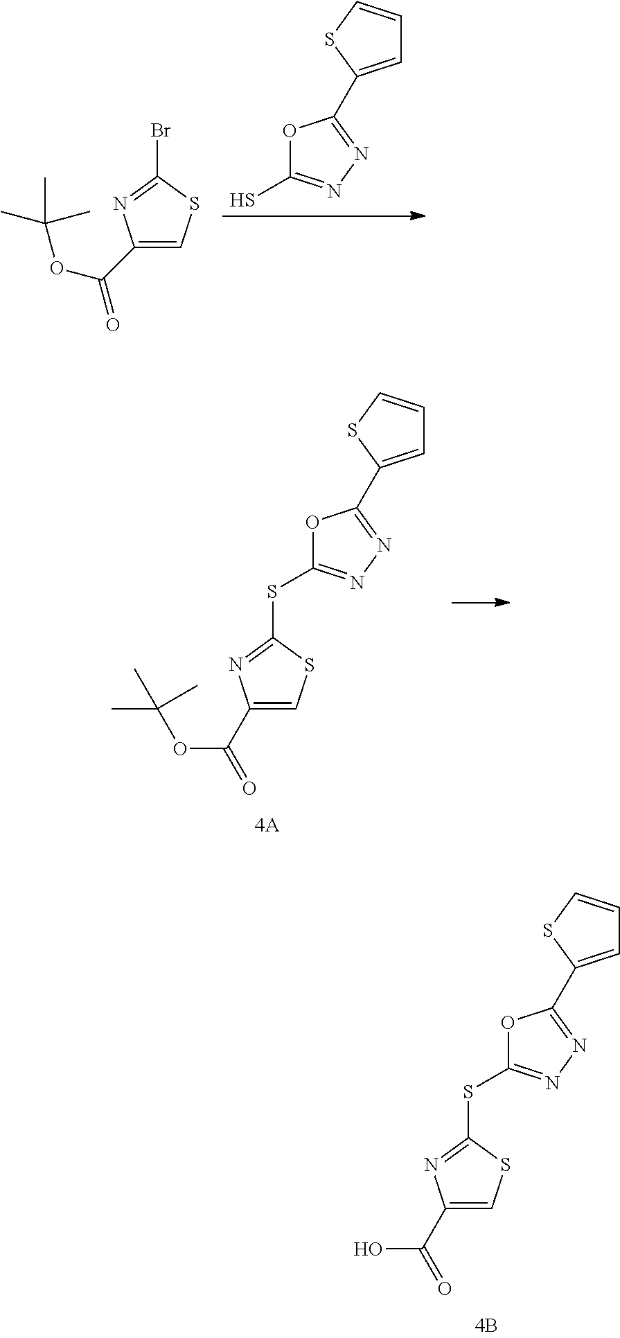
C1(C(OC(C)(C)C)=O)=CSC(Br)=N1.O1C(S)=NN=C1C1=CC=CS1.O1C(SC2=NC(C(=O)OC(C)(C)C)=CS2)=NN=C1C1=CC=CS1.O1C(SC2=NC(C(=O)O)=CS2)=NN=C1C1=CC=CS1
